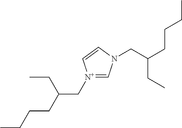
C1=[N+](CC(CC)CCCC)C=CN1CC(CC)CCCC
